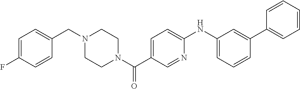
C1=C(F)C=CC(CN2CCN(C(C3=CC=C(NC4=CC=CC(C5=CC=CC=C5)=C4)N=C3)=O)CC2)=C1
